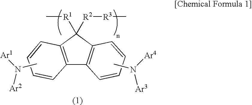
C12=C(C([R1]C)([R2][R3]C)C3=C1C=CC=C3)C=CC=C2.CN([Ar1])[Ar2].CN([Ar4])[Ar3]
